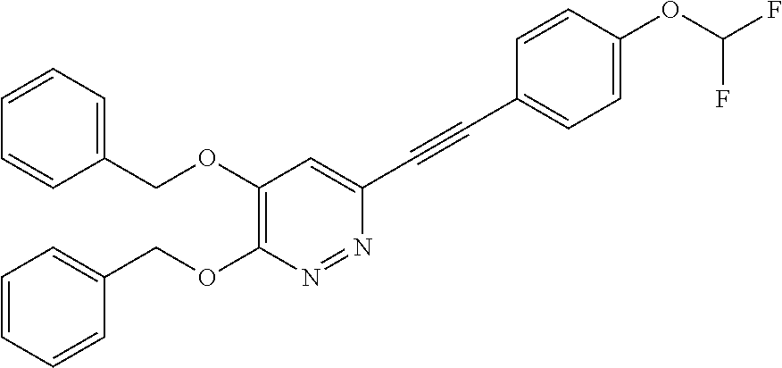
N1=NC(OCC2=CC=CC=C2)=C(OCC2=CC=CC=C2)C=C1C#CC1=CC=C(OC(F)F)C=C1
